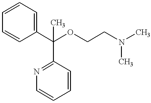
C1=C(C(OCCN(C)C)(C2=NC=CC=C2)C)C=CC=C1
